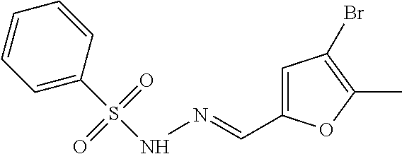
C1=C(S(NN=CC2=CC(Br)=C(C)O2)(=O)=O)C=CC=C1
